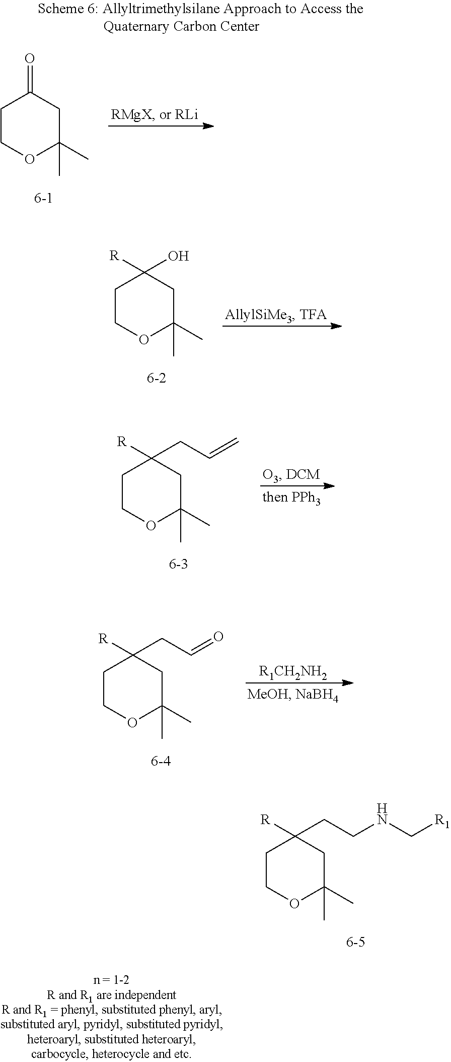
C1COC(C)(C)CC1(O)[R].C1COC(C)(C)CC1(CCNC[R1])[R].C1COC(C)(C)CC1(CC=C)[R].C1COC(C)(C)CC1(CC=O)[R].[R1CH2NH2].C1COC(C)(C)CC1=O
